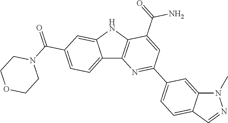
C12=CC=C(C(=O)N3CCOCC3)C=C1NC1=C2N=C(C2=CC=C3C(=C2)N(C)N=C3)C=C1C(=O)N
